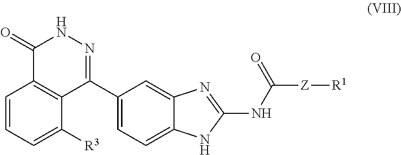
C1=CC=C([R3])C2=C1C(=O)NN=C2C1=CC=C2C(=C1)N=C(NC([Z][R1])=O)N2
